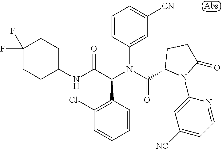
C1(NC(C(N(C(=O)C2N(C3=CC([NC])=CC=N3)C(=O)CC2)C2=CC([CN])=CC=C2)C2=C(Cl)C=CC=C2)=O)CCC(F)(F)CC1
